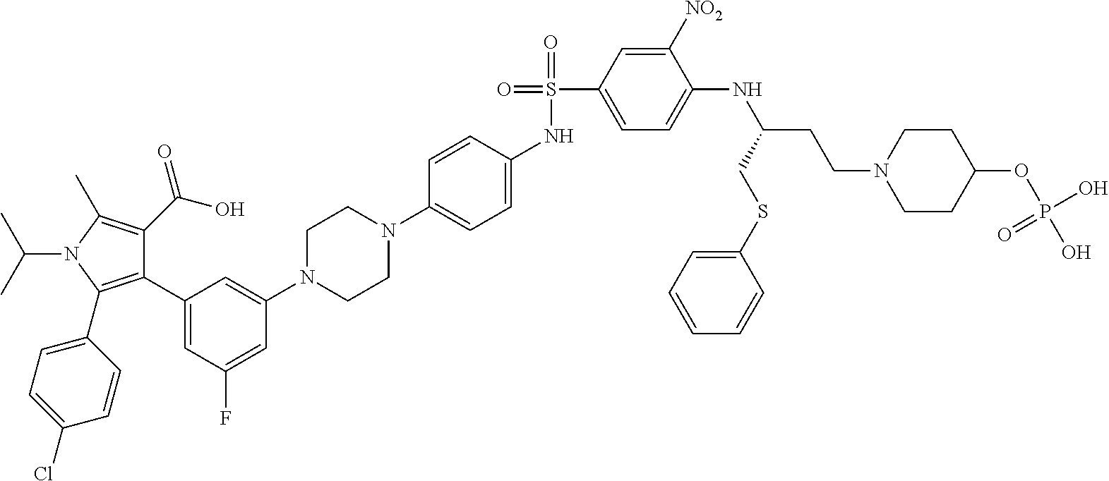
C1(C2=CC(F)=CC(N3CCN(C4=CC=C(NS(=O)(C5=CC=C(NC(CCN6CCC(OP(O)(O)=O)CC6)CSC6=CC=CC=C6)C([NO2])=C5)=O)C=C4)CC3)=C2)=C(C2=CC=C(Cl)C=C2)N(C(C)C)C(C)=C1C(O)=O
